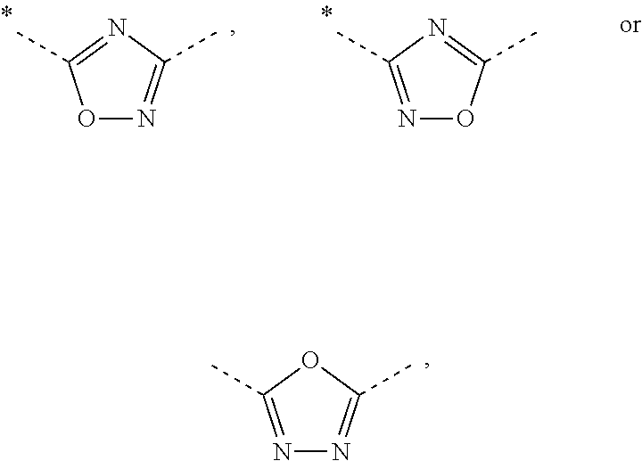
N1=C(C)OC(C)=N1.N1=C(C)N=C(C)O1.O1N=C(C)N=C1C
